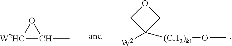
O1[W2HC]C1C.O1CC([W2])([(CH2)k1]OC)C1
